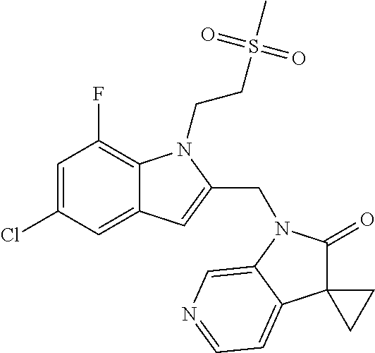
C1=C(Cl)C=C2C(=C1F)N(CCS(C)(=O)=O)C(CN1C(=O)C3(C4=CC=NC=C14)CC3)=C2
